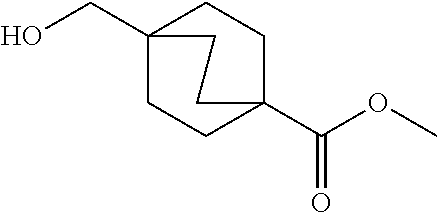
C12(CO)CCC(C(=O)OC)(CC1)CC2
